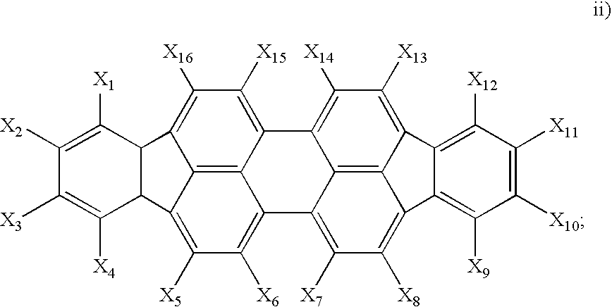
C12=C([X6])C([X5])=C3C4=C1C(=C([X15])C([X16])=C4C1C3C([X4])=C([X3])C([X2])=C1[X1])C1=C([X14])C([X13])=C3C4=C1C2=C([X7])C([X8])=C4C1=C([X9])C([X10])=C([X11])C([X12])=C31
